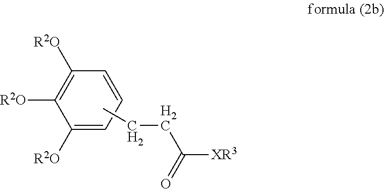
C1([R2O])=C([R2O])C([R2O])=CC=C1.CCCC([XR3])=O
